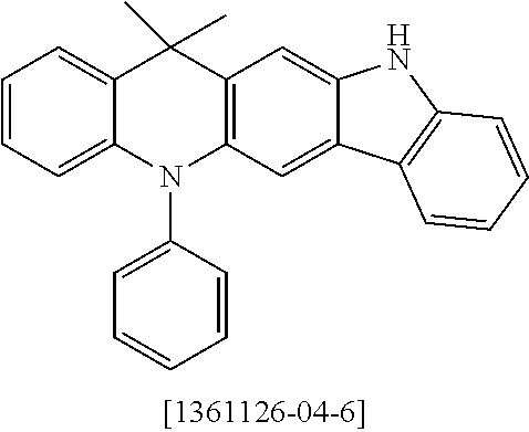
C12=CC3=C(C=C1C1=C(N2)C=CC=C1)N(C1=CC=CC=C1)C1=CC=CC=C1C3(C)C
